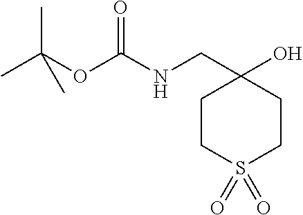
C1CS(=O)(=O)CCC1(CNC(OC(C)(C)C)=O)O
